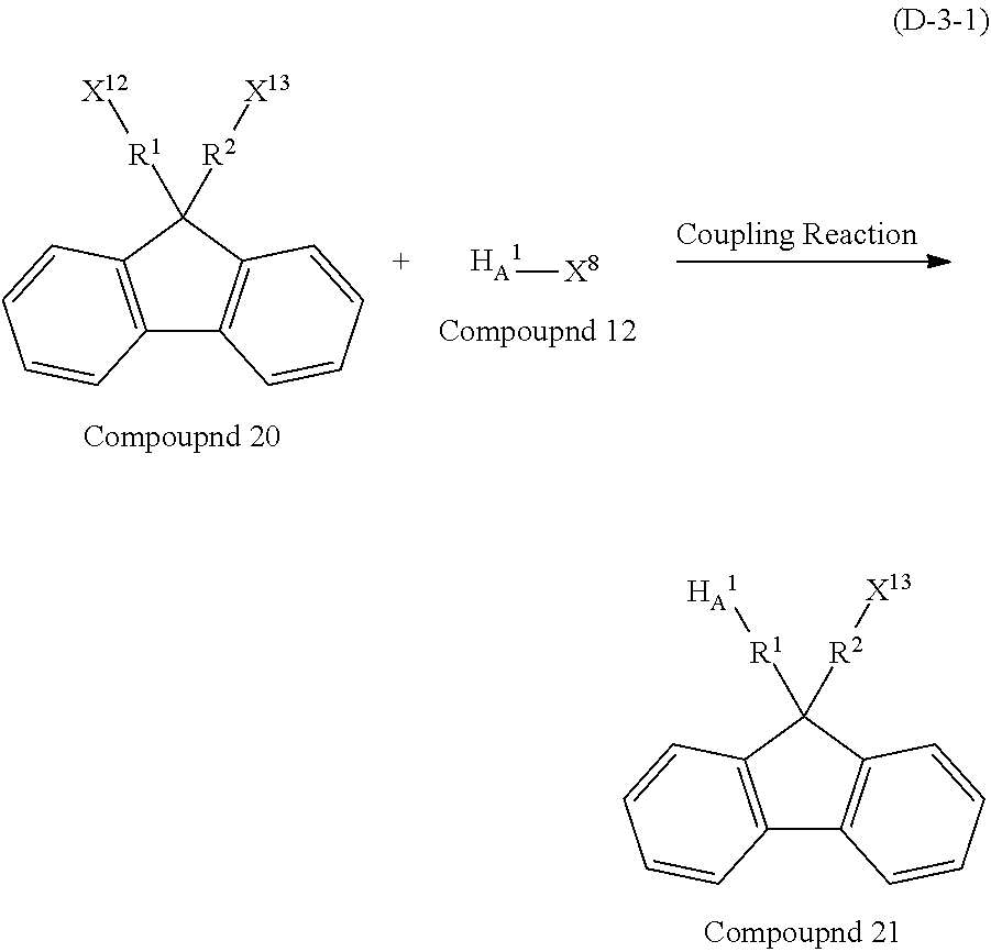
[HA1][X8].C12=C(C([R1][X12])([R2][X13])C3=C1C=CC=C3)C=CC=C2.C12=C(C([R1][HA1])([R2][X13])C3=C1C=CC=C3)C=CC=C2
